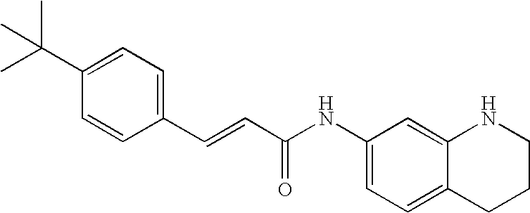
CC(C1=CC=C(C=CC(NC2=CC=C3C(=C2)NCCC3)=O)C=C1)(C)C
